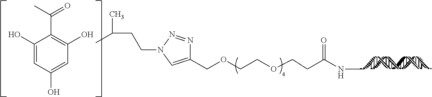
C1(COCCOCCC(NC)=O)=CN(CCC(C)C)N=N1.C1(O)=CC(O)=CC(O)=C1C(C)=O
